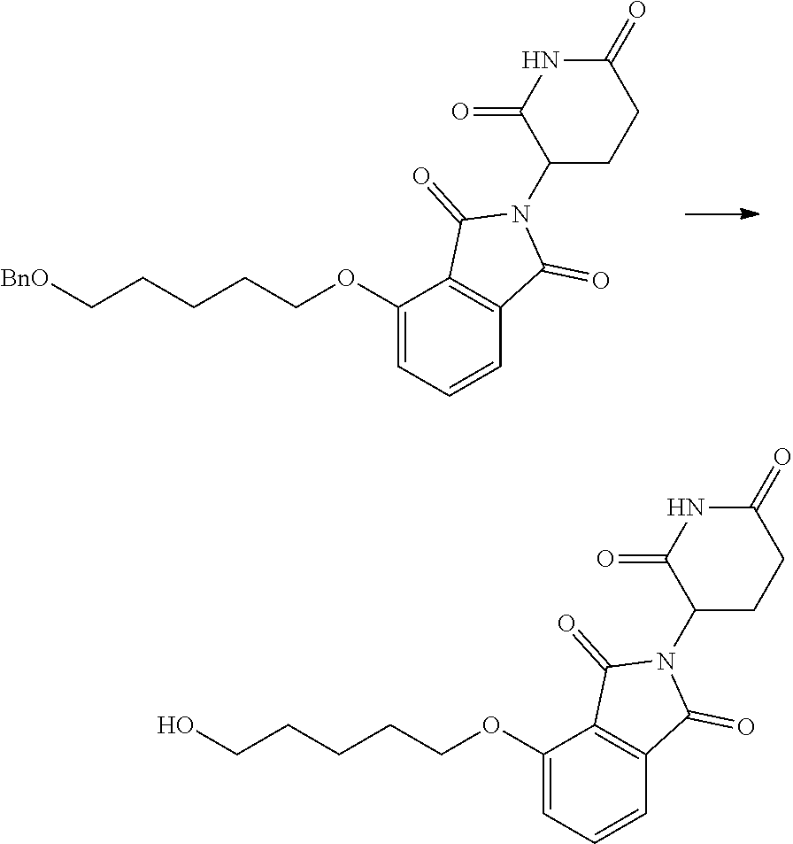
[BnO]CCCCCOC1=CC=CC2=C1C(=O)N(C1CCC(=O)NC1=O)C2=O.OCCCCCOC1=CC=CC2=C1C(=O)N(C1CCC(=O)NC1=O)C2=O
